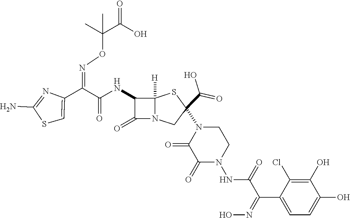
C(=O)(NC1C(=O)N2C1([H])SC(C(O)=O)(N1CCN(NC(=O)C(C3=CC=C(O)C(O)=C3Cl)=NO)C(=O)C1=O)C2)C(C1=CSC(N)=N1)=NOC(C(O)=O)(C)C
